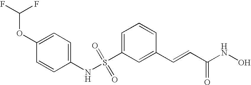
N(S(C1=CC=CC(C=CC(NO)=O)=C1)(=O)=O)C1=CC=C(OC(F)F)C=C1
